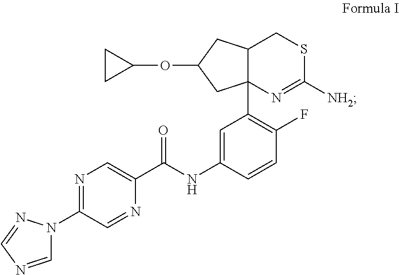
C1=C(NC(C2=CN=C(N3C=NC=N3)C=N2)=O)C=CC(F)=C1C12N=C([NH2])SCC1CC(OC1CC1)C2
